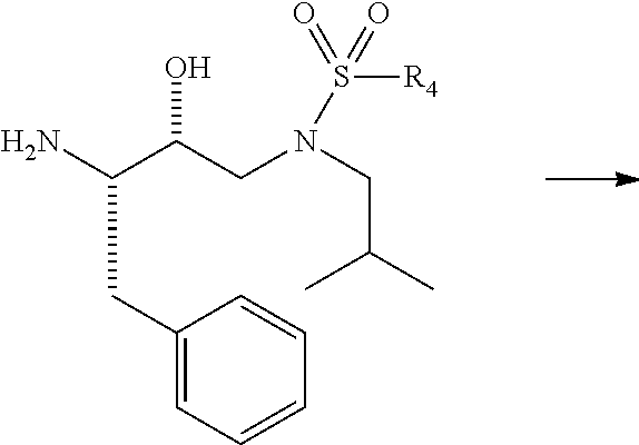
NC(C(CN(CC(C)C)S(=O)(=O)[R4])O)CC1=CC=CC=C1
